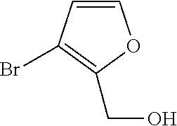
BrC1=C(CO)OC=C1
